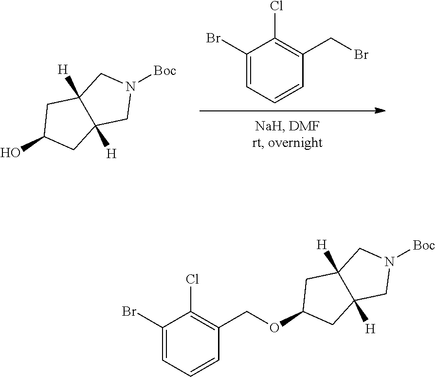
C1(Br)=CC=CC(CBr)=C1Cl.[Boc]N1CC2([H])C([H])(C1)CC(O)C2.[Boc]N1CC2([H])C([H])(C1)CC(OCC1=C(Cl)C(Br)=CC=C1)C2
